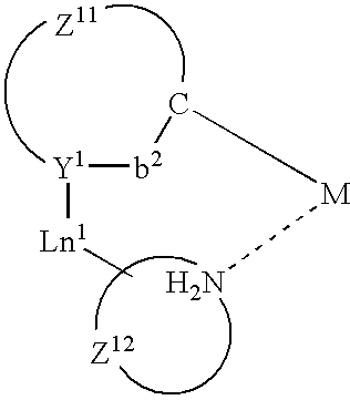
[Y1]([Ln1]C)[b2]C[M]N
